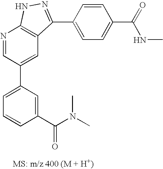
N1=CC(C2=CC=CC(C(N(C)C)=O)=C2)=CC2=C1NN=C2C1=CC=C(C(=O)NC)C=C1
